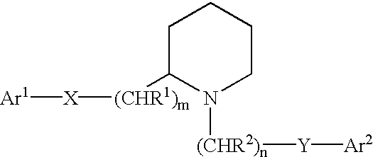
[Ar1][X][(CHR1)m]C1N([(CHR2)n][Y][Ar2])CCCC1
